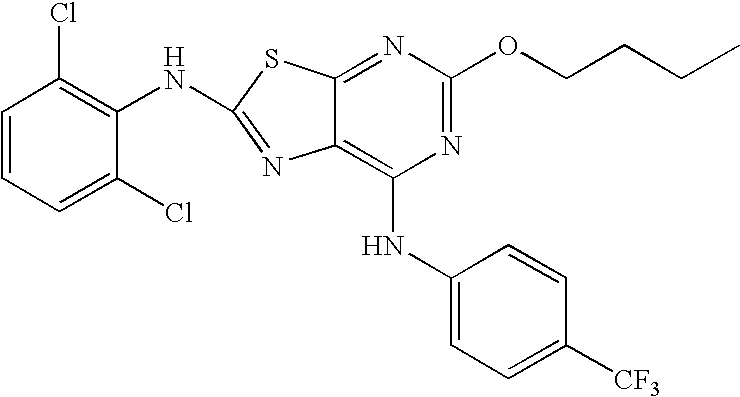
N1=C(OCCCC)N=C2C(=C1NC1=CC=C([CF3])C=C1)N=C(NC1=C(Cl)C=CC=C1Cl)S2
